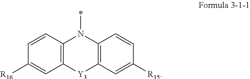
C1=CC2=C(C=C1[R16])[Y3]C1=C(N2*)C=CC([R15])=C1
